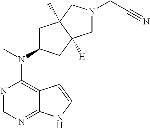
N1=CN=C2C(=C1N(C)C1CC3(C)C([H])(C1)CN(CC#N)C3)C=CN2
